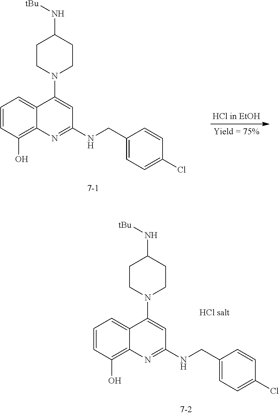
C1=CC(O)=C2C(=C1)C(N1CCC(N[tBu])CC1)=CC(NCC1=CC=C(Cl)C=C1)=N2.C1=CC(O)=C2C(=C1)C(N1CCC(N[tBu])CC1)=CC(NCC1=CC=C(Cl)C=C1)=N2
